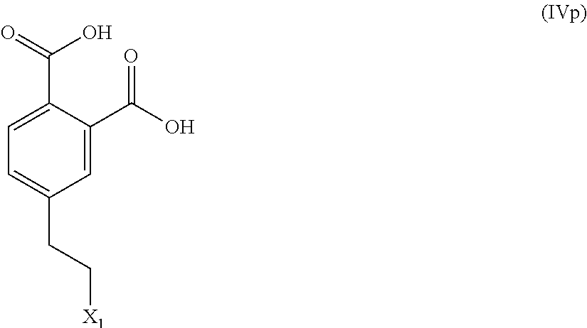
C1=C(C(O)=O)C(C(=O)O)=CC=C1CC[X1]
